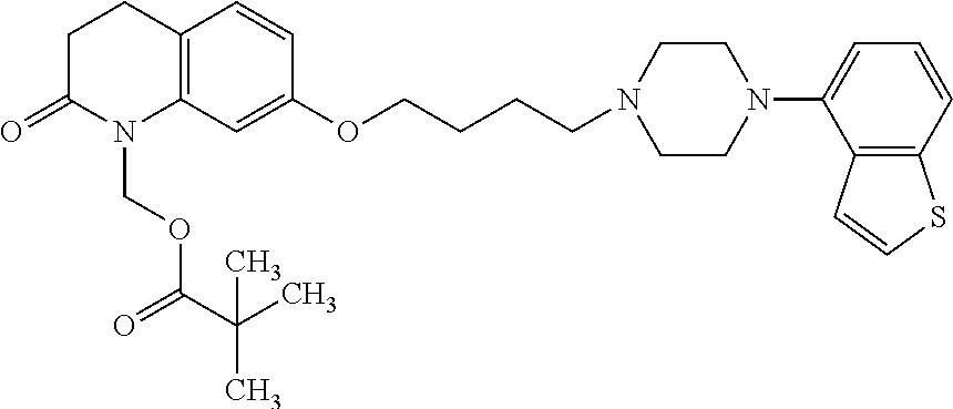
C12=C(C=C(OCCCCN3CCN(C4=CC=CC5=C4C=CS5)CC3)C=C1)N(COC(C(C)(C)C)=O)C(=O)CC2
